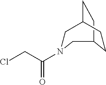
ClCC(N1CC2CCC(C1)CC2)=O
